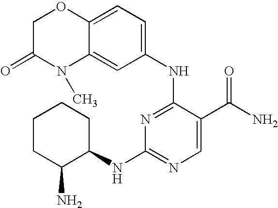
C1CC(N)C(NC2=NC=C(C(N)=O)C(NC3=CC=C4C(=C3)N(C)C(=O)CO4)=N2)CC1
